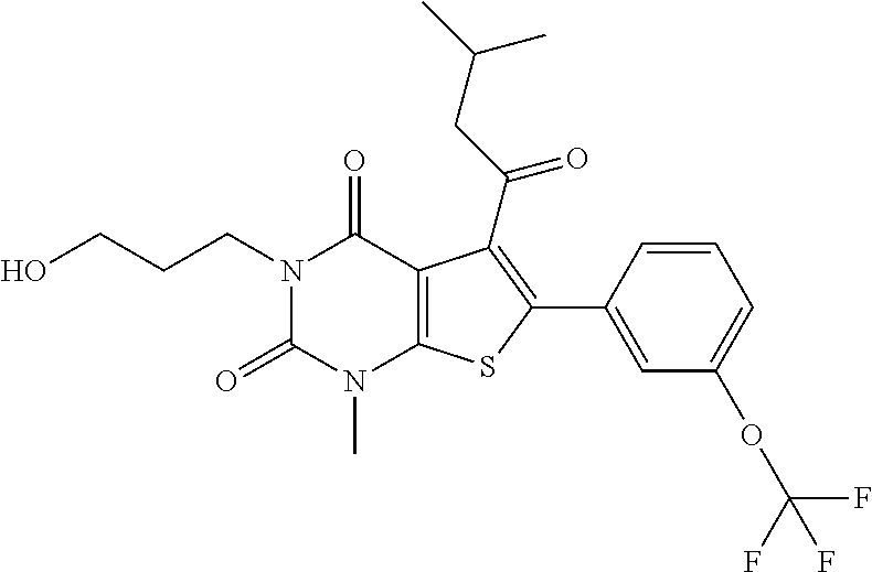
N1(CCCO)C(=O)N(C)C2=C(C1=O)C(C(CC(C)C)=O)=C(C1=CC(OC(F)(F)F)=CC=C1)S2
